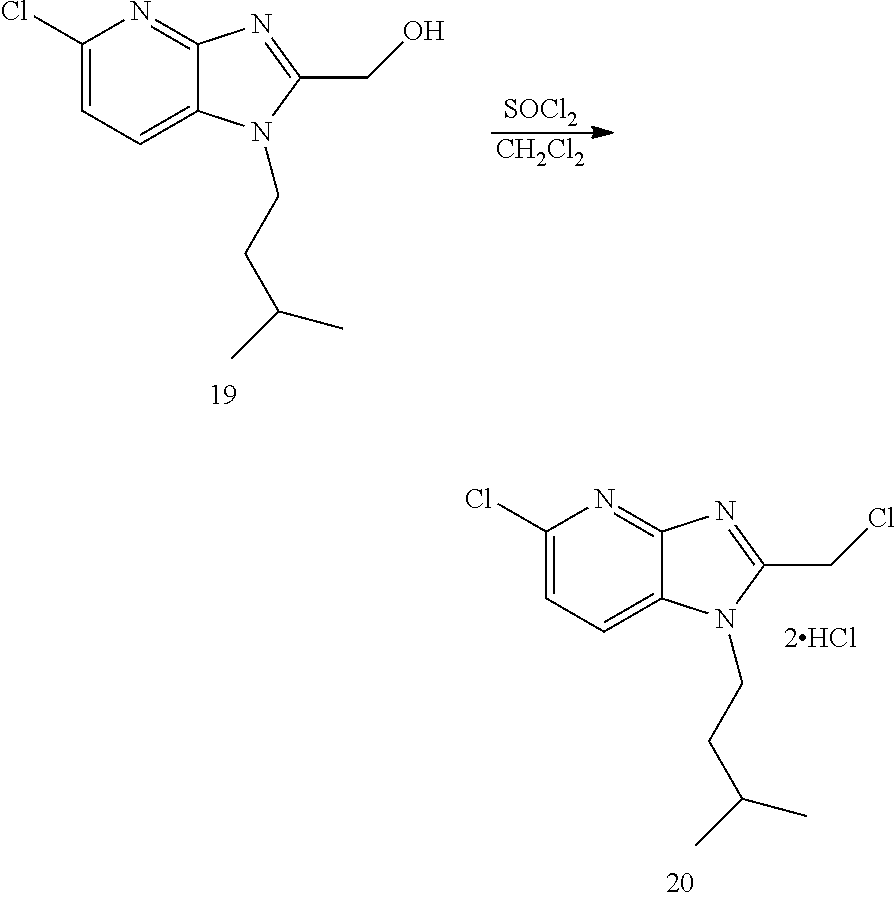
C1(Cl)=CC=C2C(=N1)N=C(CCl)N2CCC(C)C.C1(Cl)=CC=C2C(=N1)N=C(CO)N2CCC(C)C.[SOCl2].[CH2Cl2]
